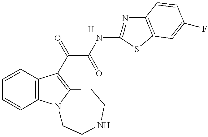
C1=CC2=C(C=C1)C(C(C(NC1=NC3=C(S1)C=C(F)C=C3)=O)=O)=C1N2CCNCC1
